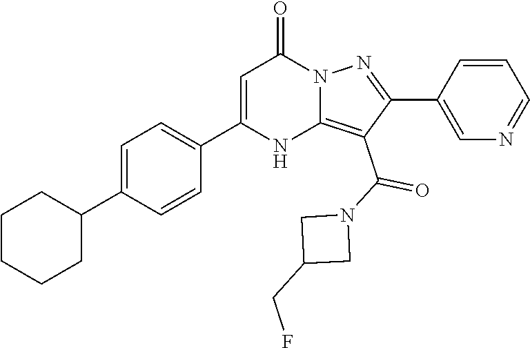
C1=C(C2CCCCC2)C=CC(C2=CC(=O)N3C(=C(C(N4CC(CF)C4)=O)C(C4=CN=CC=C4)=N3)N2)=C1
